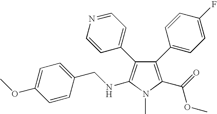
C1(C2=CC=C(F)C=C2)=C(C(=O)OC)N(C)C(NCC2=CC=C(OC)C=C2)=C1C1=CC=NC=C1
